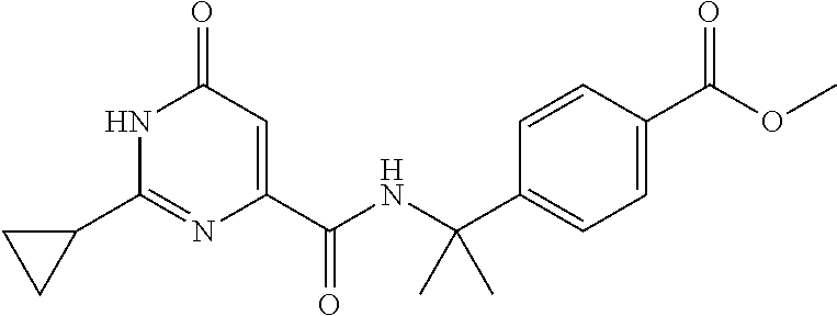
C1(=O)C=C(C(NC(C2=CC=C(C(OC)=O)C=C2)(C)C)=O)N=C(C2CC2)N1
